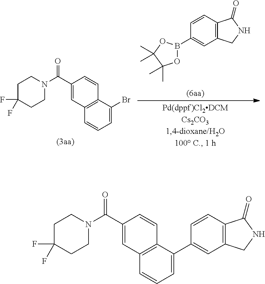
O1B(C2=CC3=C(C=C2)C(=O)NC3)OC(C)(C)C1(C)C.FC1(F)CCN(C(C2=CC3=C(C=C2)C(Br)=CC=C3)=O)CC1.FC1(F)CCN(C(C2=CC3=C(C=C2)C(C2=CC4=C(C=C2)C(=O)NC4)=CC=C3)=O)CC1
